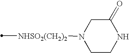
[NHSO2(CH2)2](C)N1CCNC(=O)C1
